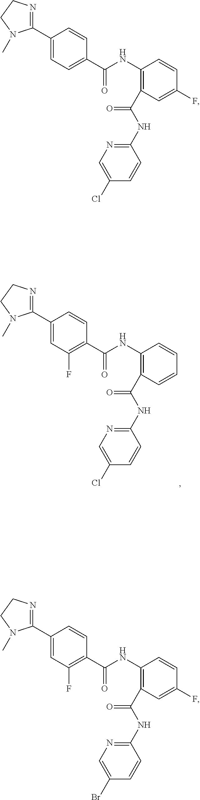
C1(C2=NCCN2C)=CC=C(C(NC2=C(C(NC3=NC=C(Cl)C=C3)=O)C=C(F)C=C2)=O)C=C1.C1(C2=NCCN2C)=CC(F)=C(C(NC2=C(C(NC3=NC=C(Cl)C=C3)=O)C=CC=C2)=O)C=C1.C1(C2=NCCN2C)=CC(F)=C(C(NC2=C(C(NC3=NC=C(Br)C=C3)=O)C=C(F)C=C2)=O)C=C1
